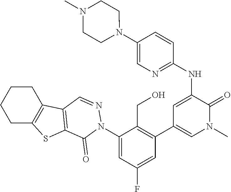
C1(N2C(=O)C3=C(C4=C(CCCC4)S3)C=N2)=CC(F)=CC(C2=CN(C)C(=O)C(NC3=NC=C(N4CCN(C)CC4)C=C3)=C2)=C1CO
